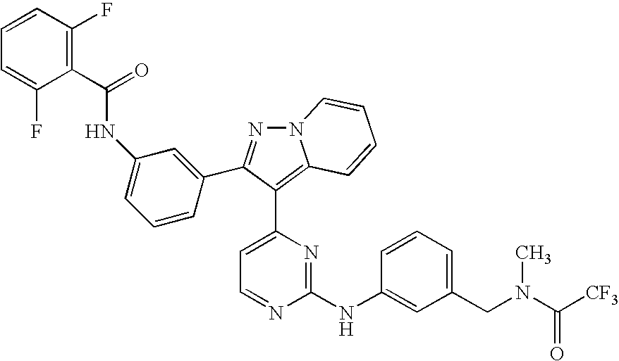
N(C1=CC=CC(C2=NN3C(=C2C2=CC=NC(NC4=CC(CN(C([CF3])=O)C)=CC=C4)=N2)C=CC=C3)=C1)C(C1=C(F)C=CC=C1F)=O
